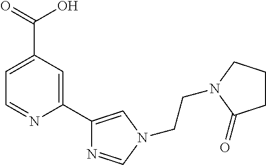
N1(CCN2CCCC2=O)C=C(C2=CC(C(=O)O)=CC=N2)N=C1
